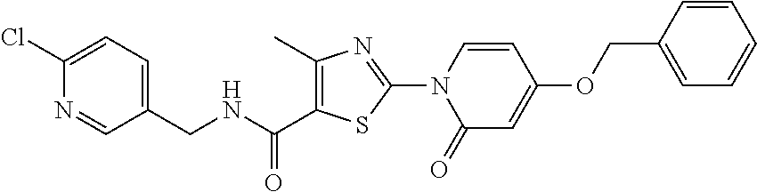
C1(=O)C=C(OCC2=CC=CC=C2)C=CN1C1=NC(C)=C(C(NCC2=CC=C(Cl)N=C2)=O)S1
